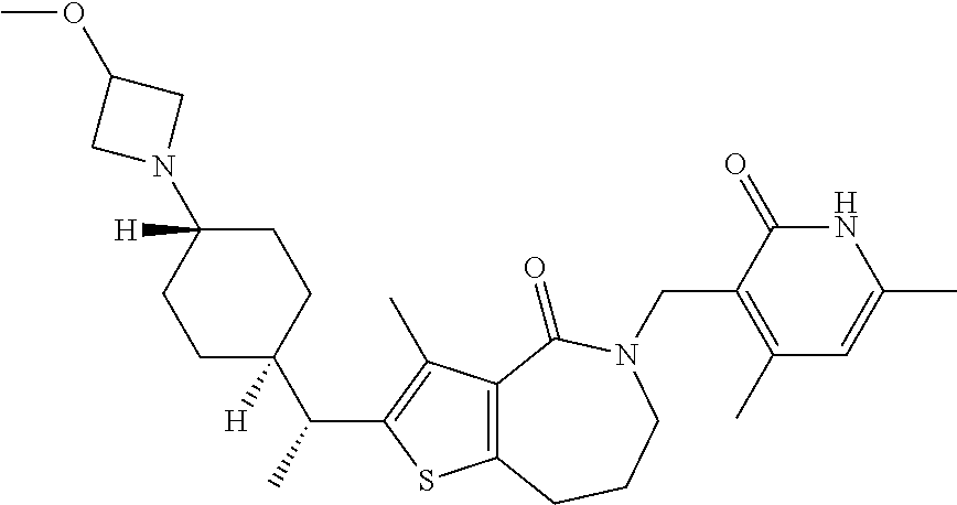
C12=C(CCCN(CC3=C(C)C=C(C)NC3=O)C1=O)SC(C(C)C1([H])CCC([H])(N3CC(OC)C3)CC1)=C2C
